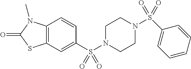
C1=CC2=C(C=C1S(N1CCN(S(C3=CC=CC=C3)(=O)=O)CC1)(=O)=O)SC(=O)N2C
